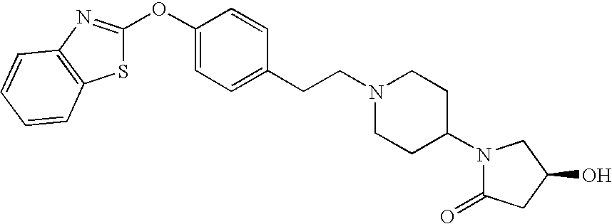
S1C(OC2=CC=C(CCN3CCC(N4C(=O)CC(O)C4)CC3)C=C2)=NC2=C1C=CC=C2
